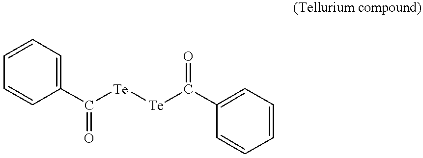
C1=CC=C(C(=O)[Te][Te]C(=O)C2=CC=CC=C2)C=C1
